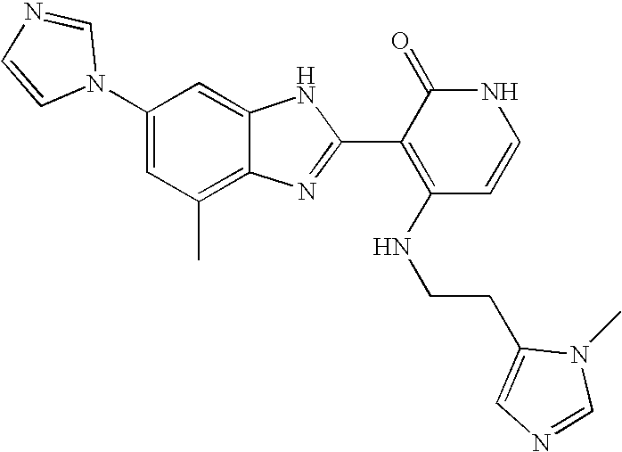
C1(C)=C2C(=CC(N3C=NC=C3)=C1)NC(C1=C(NCCC3=CN=CN3C)C=CNC1=O)=N2
